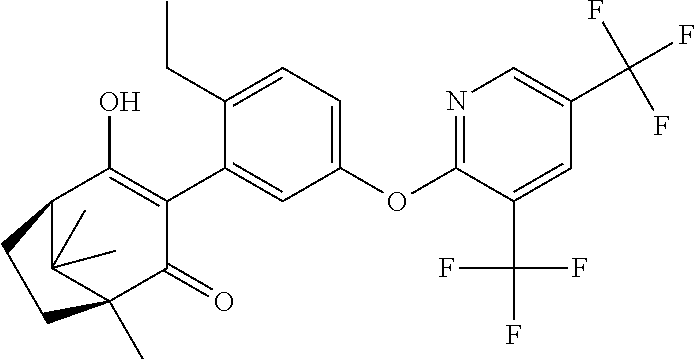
C1(OC2=NC=C(C(F)(F)F)C=C2C(F)(F)F)=CC=C(CC)C(C2=C(O)C3C(C)(C)C(C)(C2=O)CC3)=C1
